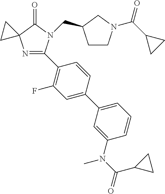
N1=C(C2=C(F)C=C(C3=CC=CC(N(C(C4CC4)=O)C)=C3)C=C2)N(CC2CCN(C(C3CC3)=O)C2)C(=O)C12CC2
